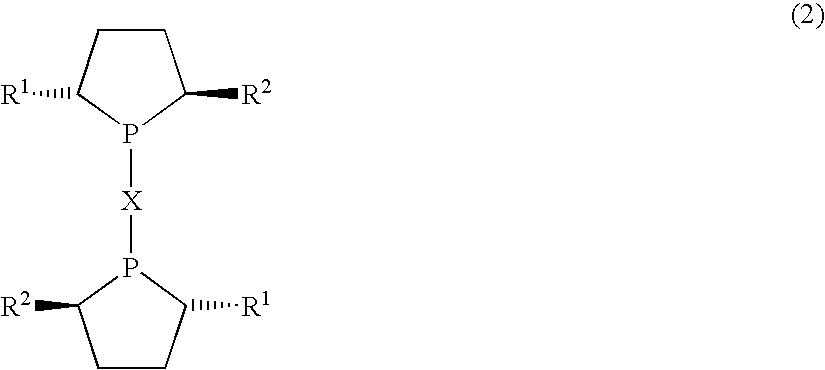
C1CC([R1])P([X]P2C([R2])CCC2[R1])C1[R2]
